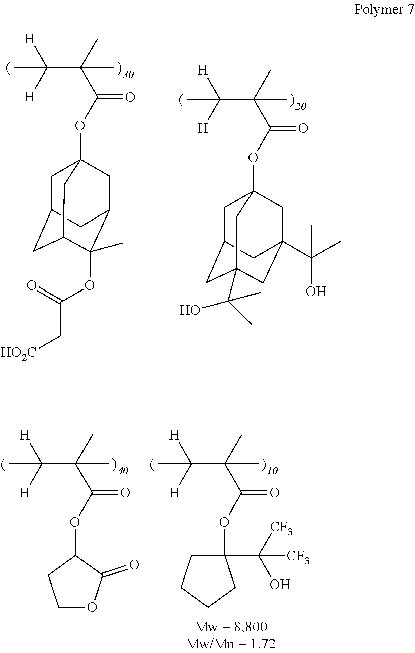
CC([H])([H])C(C)(C(OC1CCOC1=O)=O)C.CC([H])([H])C(C)(C(OC1(C([CF3])(O)[CF3])CCCC1)=O)C.CC([H])([H])C(C)(C(OC12CC3CC(C(C)(O)C)(CC(C(C)(C)O)(C1)C3)C2)=O)C.CC([H])([H])C(C)(C(OC12CC3CC(C(OC(=O)C[HO2C])(C)C(C1)C3)C2)=O)C
